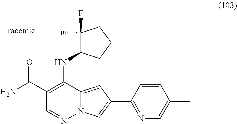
NC(C1=C(NC2C(C)(F)CCC2)C2=CC(C3=NC=C(C)C=C3)=CN2N=C1)=O
